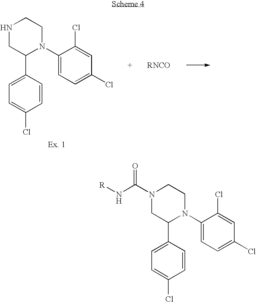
N1(C(N[R])=O)CC(C2=CC=C(Cl)C=C2)N(C2=CC=C(Cl)C=C2Cl)CC1.N1CC(C2=CC=C(Cl)C=C2)N(C2=CC=C(Cl)C=C2Cl)CC1
